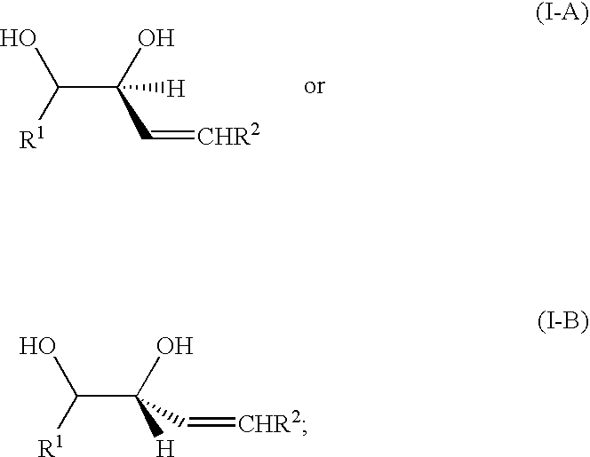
C(C(O)(C=[CHR2])[H])([R1])O.C(C(O)([H])C=[CHR2])([R1])O
